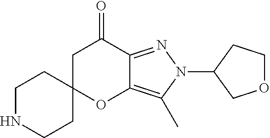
C1NCCC2(C1)OC1=C(C)N(C3COCC3)N=C1C(=O)C2
